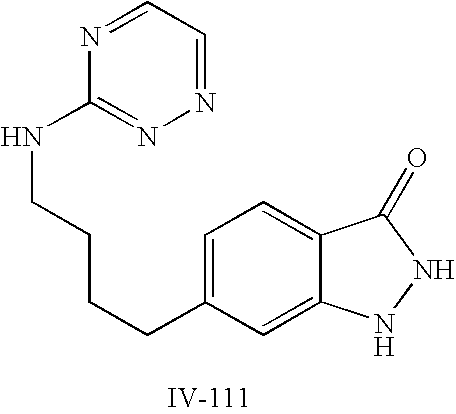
C1=C(CCCCNC2=NN=CC=N2)C=C2C(=C1)C(=O)NN2
